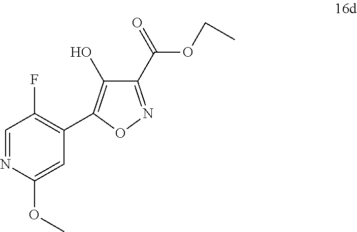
C1(C(=O)OCC)=NOC(C2=C(F)C=NC(OC)=C2)=C1O
